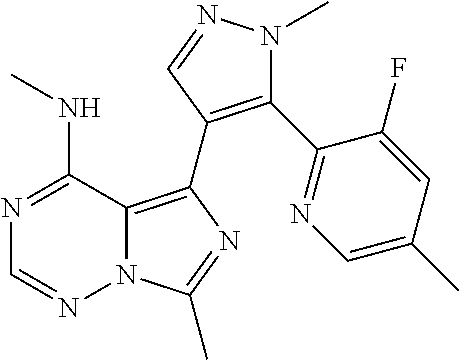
N12C(=C(C3=C(C4=NC=C(C)C=C4F)N(C)N=C3)N=C1C)C(NC)=NC=N2
